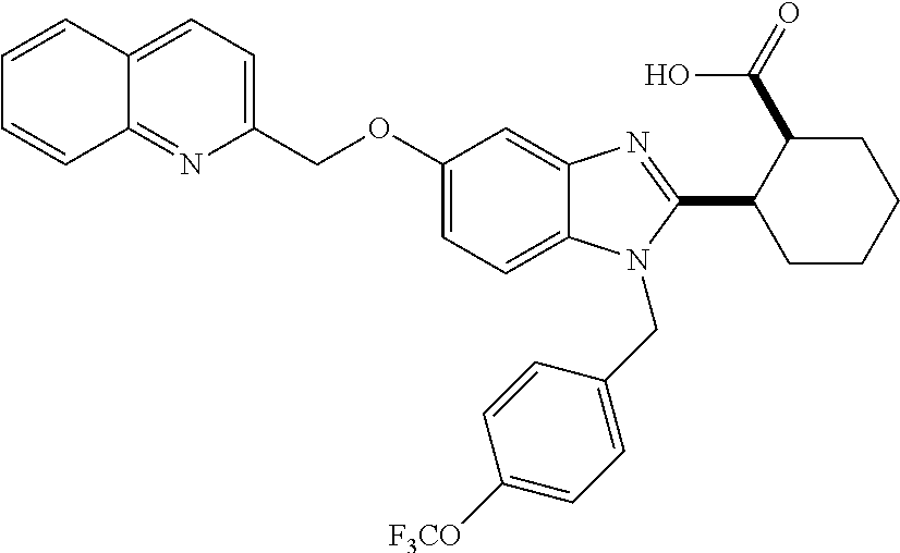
C1=CC2=CC=C(COC3=CC=C4C(=C3)N=C(C3CCCCC3C(=O)O)N4CC3=CC=C([F3CO])C=C3)N=C2C=C1
